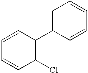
C1(Cl)=C(C2=CC=CC=C2)C=CC=C1
